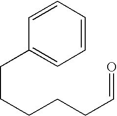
C1=CC(CCCCCC=O)=CC=C1
